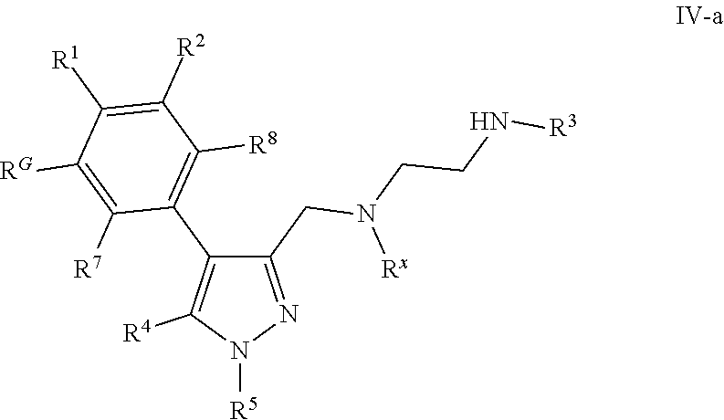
C1(CN(CCN[R3])[Rx])=NN([R5])C([R4])=C1C1=C([R8])C([R2])=C([R1])C([RG])=C1[R7]
